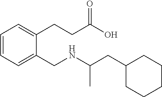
C1=CC=C(CNC(CC2CCCCC2)C)C(CCC(O)=O)=C1
